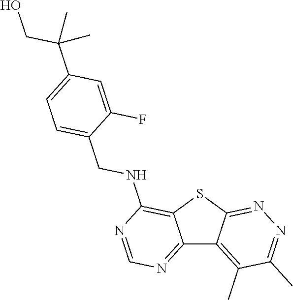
C12=NC=NC(NCC3=CC=C(C(CO)(C)C)C=C3F)=C1SC1=NN=C(C)C(C)=C21
